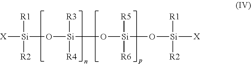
[X][Si](O[Si](O[Si]([R5])([R6])O[Si]([X])([R1])[R2])([R3])[R4])([R1])[R2]
